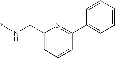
C(N*)C1=CC=CC(C2=CC=CC=C2)=N1
